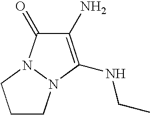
C1(N)=C(NCC)N2N(C1=O)CCC2
